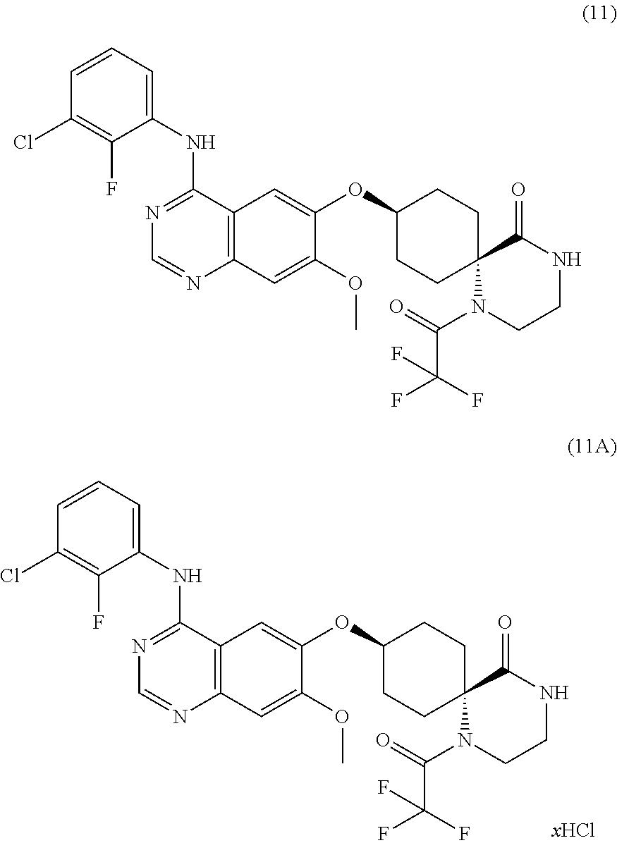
C12(N(C(=O)C(F)(F)F)CCNC1=O)CCC(OC1=CC3=C(C=C1OC)N=CN=C3NC1=CC=CC(Cl)=C1F)CC2.C12(N(C(=O)C(F)(F)F)CCNC1=O)CCC(OC1=CC3=C(C=C1OC)N=CN=C3NC1=CC=CC(Cl)=C1F)CC2
